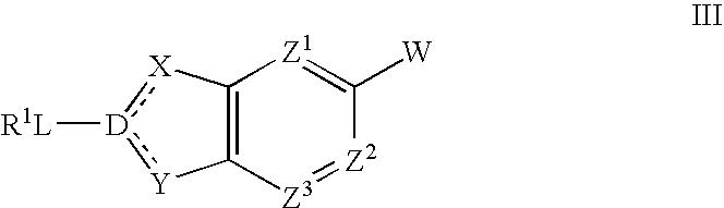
C12=C([Z3]=[Z2]C([W])=[Z1]1)[Y]:[D]([R1L]):[X]2
